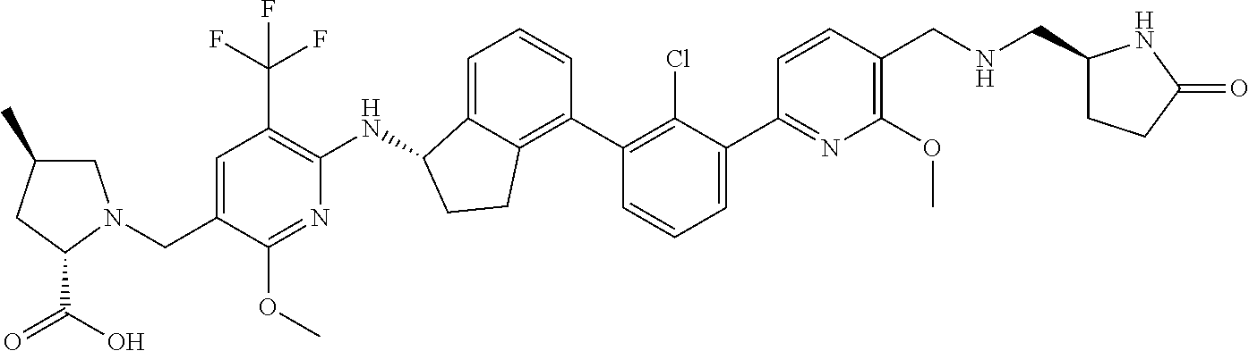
C(C1=CC(C(F)(F)F)=C(NC2C3=CC=CC(C4=C(Cl)C(C5=NC(OC)=C(CNCC6CCC(=O)N6)C=C5)=CC=C4)=C3CC2)N=C1OC)N1CC(C)CC1C(O)=O
